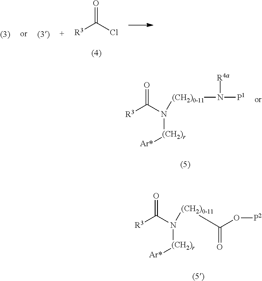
O=C(N([(CH2)r][Ar*])[(CH2)0-11]N([P1])[R4a])[R3].O=C(N([(CH2)r][Ar*])[(CH2)0-11]C(=O)O[P2])[R3].O=C(Cl)[R3]
